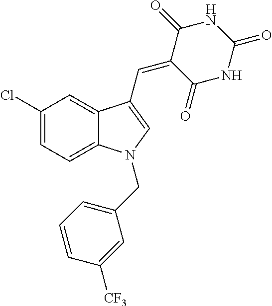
C1(Cl)=CC=C2C(=C1)C(C=C1C(=O)NC(=O)NC1=O)=CN2CC1=CC=CC([CF3])=C1
